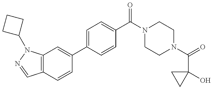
C12=C(N(C3CCC3)N=C1)C=C(C1=CC=C(C(N3CCN(C(=O)C4(O)CC4)CC3)=O)C=C1)C=C2
